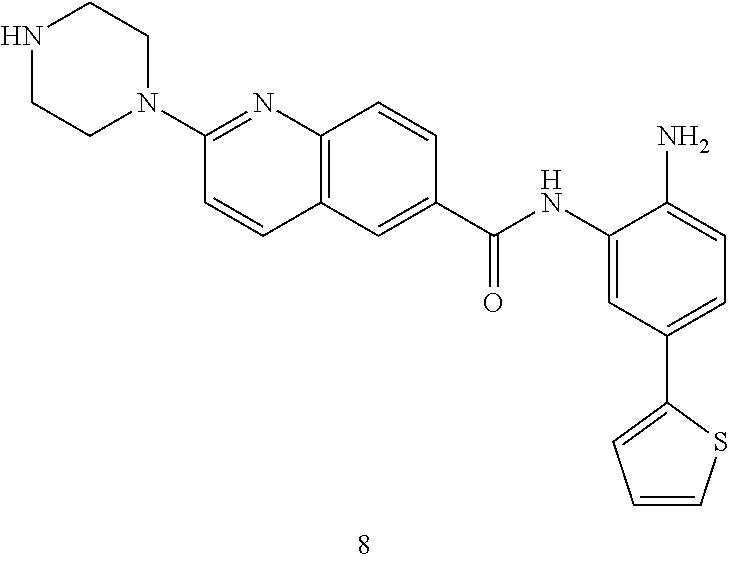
C1(N2CCNCC2)=NC2=C(C=C1)C=C(C(=O)NC1=CC(C3=CC=CS3)=CC=C1N)C=C2
